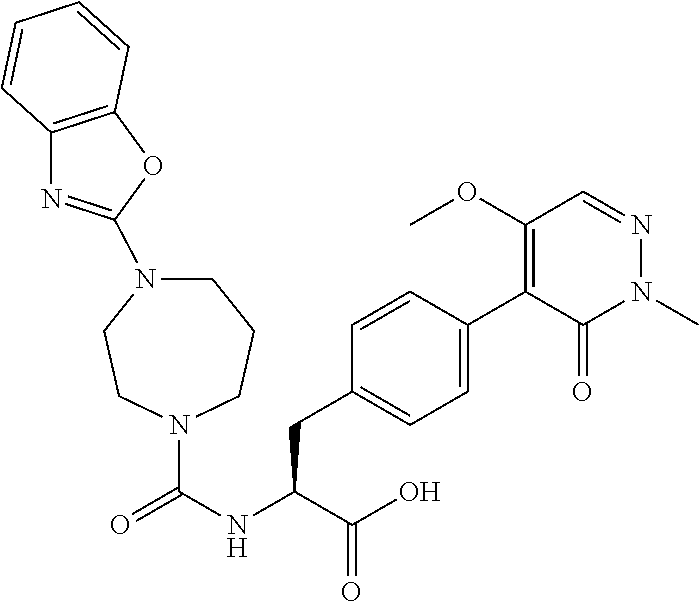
O=C(NC(C(=O)O)CC1=CC=C(C2=C(OC)C=NN(C)C2=O)C=C1)N1CCN(C2=NC3=C(O2)C=CC=C3)CCC1
